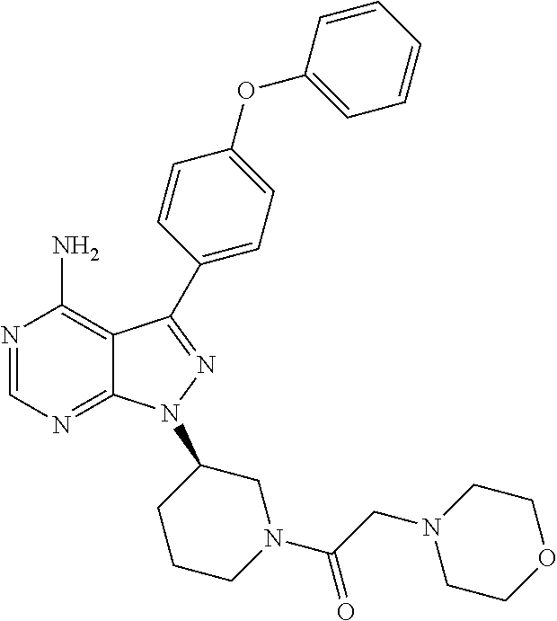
N1=CN=C2C(=C1N)C(C1=CC=C(OC3=CC=CC=C3)C=C1)=NN2C1CCCN(C(CN2CCOCC2)=O)C1
